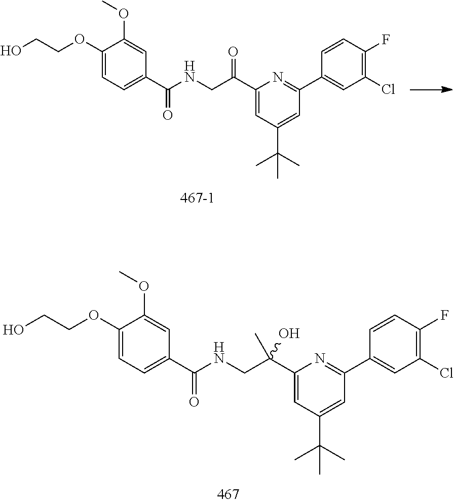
C1(C(NCC(C2=CC(C(C)(C)C)=CC(C3=CC(Cl)=C(F)C=C3)=N2)(C)O)=O)=CC=C(OCCO)C(OC)=C1.C1(C(NCC(C2=CC(C(C)(C)C)=CC(C3=CC(Cl)=C(F)C=C3)=N2)=O)=O)=CC=C(OCCO)C(OC)=C1
